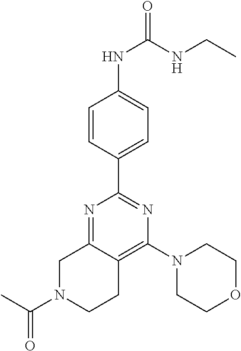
N1(C(C)=O)CCC2=C(N3CCOCC3)N=C(C3=CC=C(NC(=O)NCC)C=C3)N=C2C1
